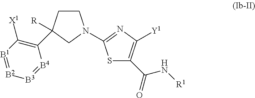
[B3]1=[B4]C(C2([R])CCN(C3=NC([Y1])=C(C(N[R1])=O)S3)C2)=C([X1])[B1]=[B2]1
